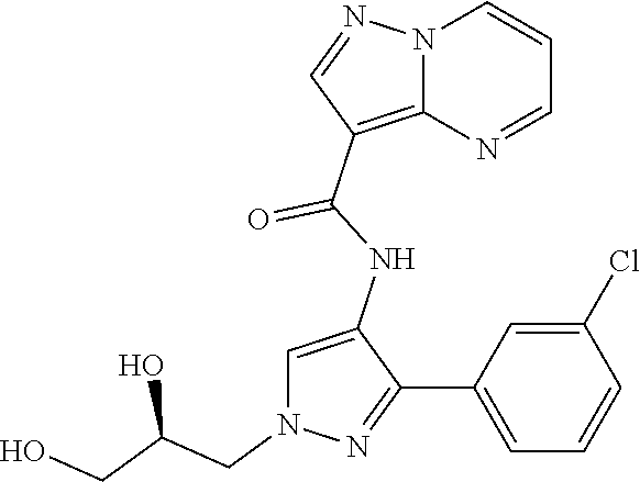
N12C(=C(C(NC3=CN(CC(CO)O)N=C3C3=CC=CC(Cl)=C3)=O)C=N1)N=CC=C2
